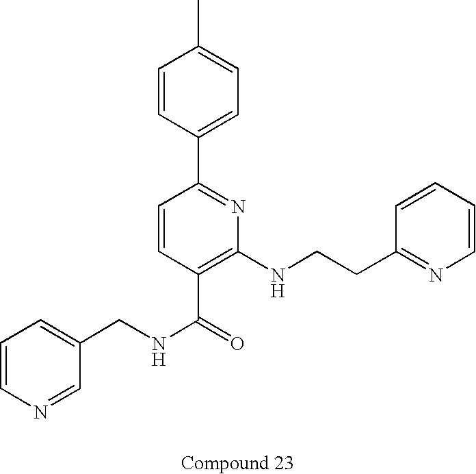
C1=CN=CC(CNC(=O)C2=C(NCCC3=NC=CC=C3)N=C(C3=CC=C(C)C=C3)C=C2)=C1
